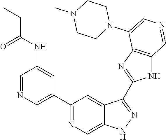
C1(C2=CN=CC(NC(CC)=O)=C2)=NC=C2C(=C1)C(C1=NC3=C(N1)C=NC=C3N1CCN(C)CC1)=NN2
